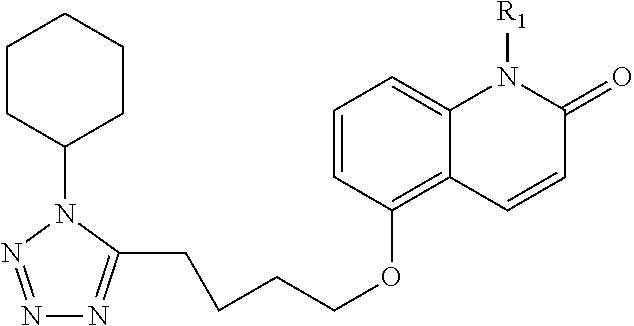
C1=CC(OCCCCC2=NN=NN2C2CCCCC2)=C2C(=C1)N([R1])C(=O)C=C2
